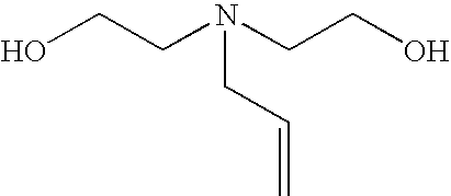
OCCN(CCO)CC=C
